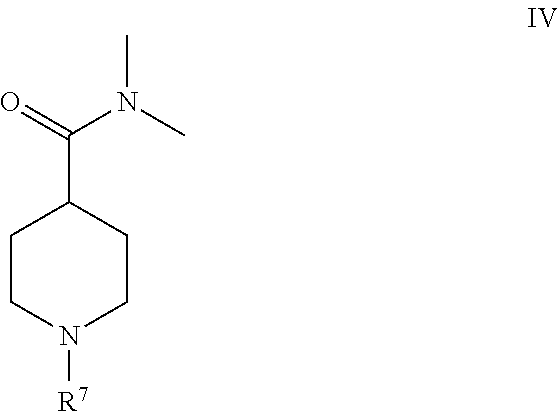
C1CN([R7])CCC1C(=O)N(C)C
